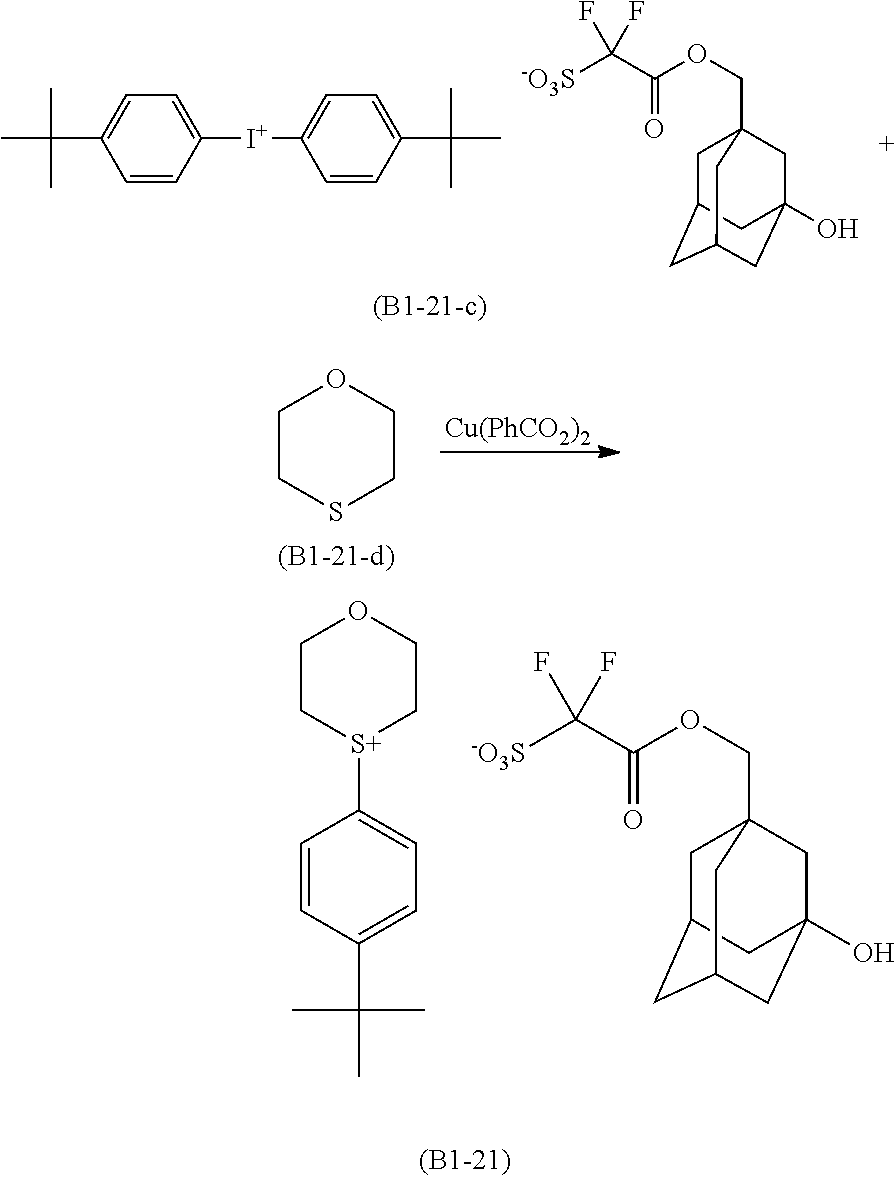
CC(C1=CC=C([I+]C2=CC=C(C(C)(C)C)C=C2)C=C1)(C)C.[-O3S]C(C(OCC12CC3CC(CC(O)(C1)C3)C2)=O)(F)F.[Cu(PhCO2)2].C1CSCCO1.C1C[S+](C2=CC=C(C(C)(C)C)C=C2)CCO1.[-O3S]C(C(OCC12CC3CC(CC(O)(C1)C3)C2)=O)(F)F
